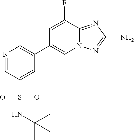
N1=CC(S(=O)(=O)NC(C)(C)C)=CC(C2=CN3C(=NC(N)=N3)C(F)=C2)=C1
